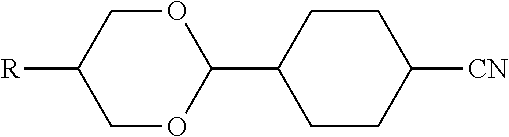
O1CC([R])COC1C1CCC([CN])CC1
